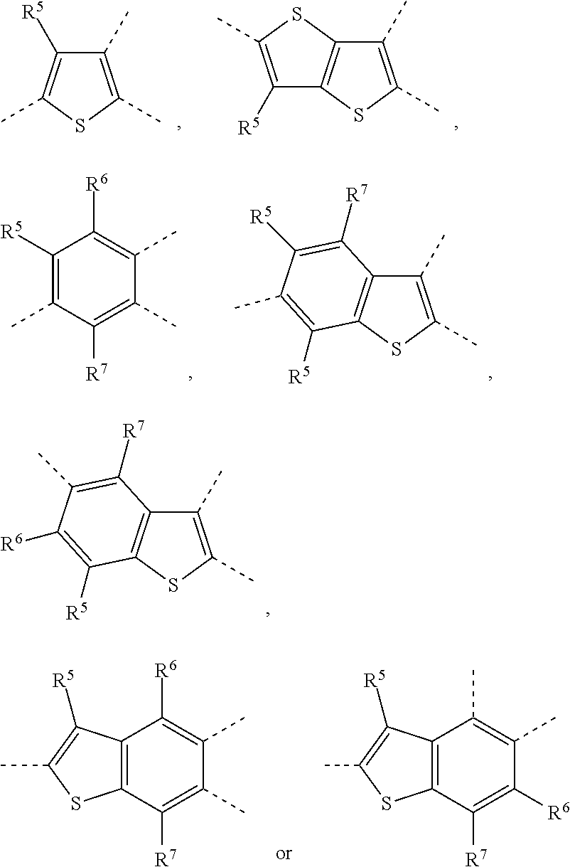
C1(C)=C(C)SC2=C1C([R7])=C(C)C([R6])=C2[R5].C12=C(C([R7])=C(C)C(C)=C1[R6])SC(C)=C2[R5].C12=C(C([R7])=C([R6])C(C)=C1C)SC(C)=C2[R5].C1(C)=C(C)SC(C)=C1[R5].C1(C)=C(C)SC2=C1SC(C)=C2[R5].C1([R5])=C(C)C([R7])=C(C)C(C)=C1[R6].C1(C)=C(C)SC2=C1C([R7])=C([R5])C(C)=C2[R5]
